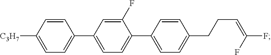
C1=CC([C3H7])=CC=C1C1=CC=C(C2=CC=C(CCC=C(F)F)C=C2)C(F)=C1
